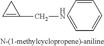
C1=C(CN)C1.C1=CC=CC=C1
